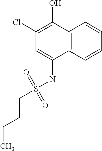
C(CS(NC1=CC(Cl)=C(O)C2=C1C=CC=C2)(=O)=O)CC
